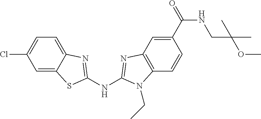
ClC1=CC=C2C(=C1)SC(NC1=NC3=C(C=CC(C(NCC(OC)(C)C)=O)=C3)N1CC)=N2
